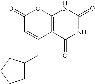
C12=C(C(=O)NC(=O)N1)C(CC1CCCC1)=CC(=O)O2
